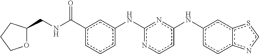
c1(C(NCC2OCCC2)=O)cccc(Nc2nccc(Nc3ccc4c(c3)scn4)n2)c1
